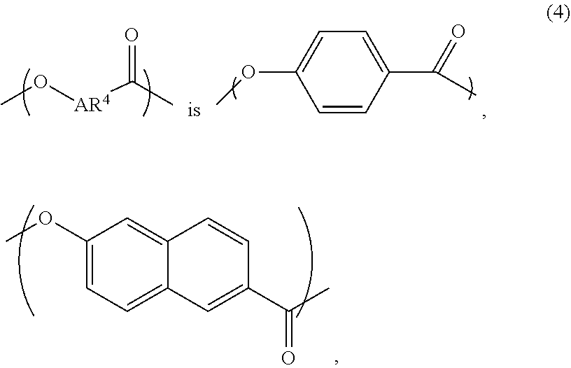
CO[AR4]C(C)=O.C1=CC(C(C)=O)=CC=C1OC.C1(OC)=CC=C2C(=C1)C=CC(C(C)=O)=C2
